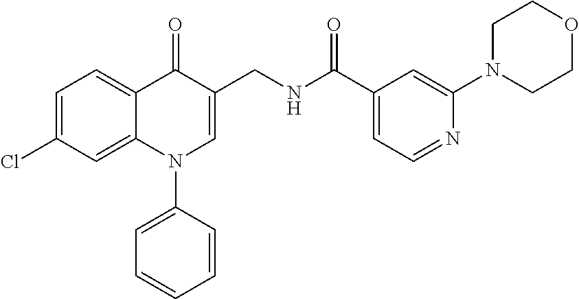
C1=C(Cl)C=C2C(=C1)C(=O)C(CNC(C1=CC=NC(N3CCOCC3)=C1)=O)=CN2C1=CC=CC=C1
